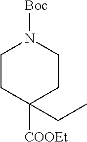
C1CC([COOEt])(CC)CCN1[Boc]
